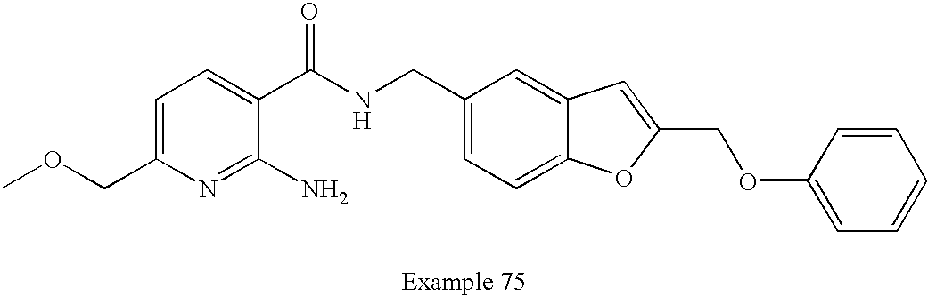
C1=C(COC)N=C(N)C(C(NCC2=CC=C3C(=C2)C=C(COC2=CC=CC=C2)O3)=O)=C1
